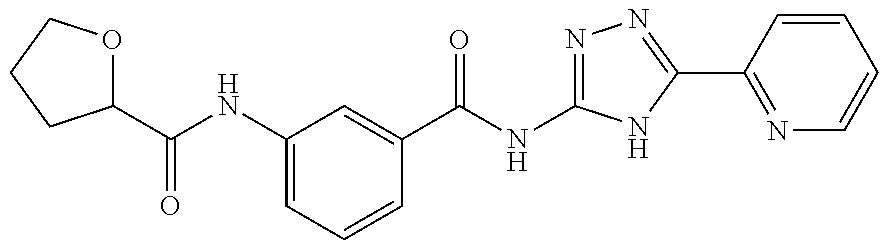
C1(C(=O)NC2=NN=C(C3=NC=CC=C3)N2)=CC(NC(C2OCCC2)=O)=CC=C1
